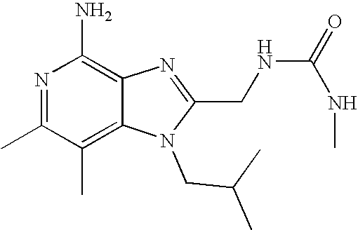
N1=C(C)C(C)=C2C(=C1N)N=C(CNC(NC)=O)N2CC(C)C
